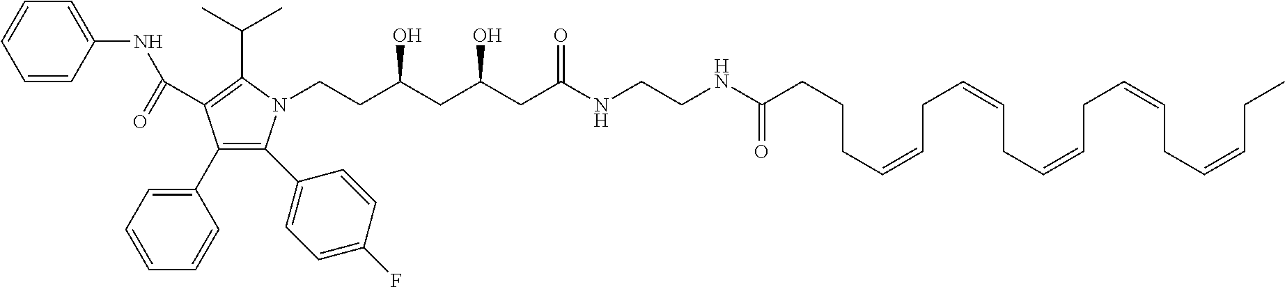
C1=CC(NC(=O)C2=C(C(C)C)N(CCC(CC(CC(NCCNC(CCCC=CCC=CCC=CCC=CCC=CCC)=O)=O)O)O)C(C3=CC=C(F)C=C3)=C2C2=CC=CC=C2)=CC=C1
